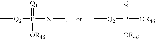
C[X]P([Q2]C)(=[Q1])[OR46].[OR46]P([Q2]C)(=[Q1])[OR46]
